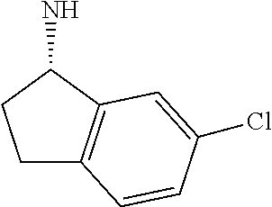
C1C2=C(C(N)C1)C=C(Cl)C=C2
